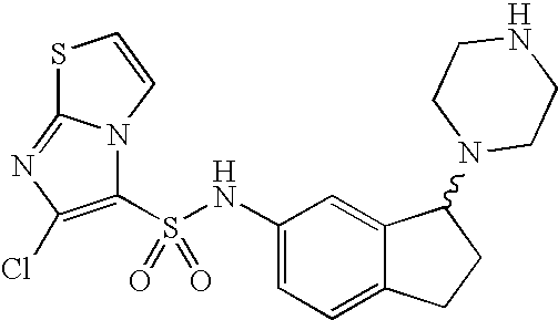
N(C1=CC=C2C(=C1)C(N1CCNCC1)CC2)S(C1=C(Cl)N=C2N1C=CS2)(=O)=O
